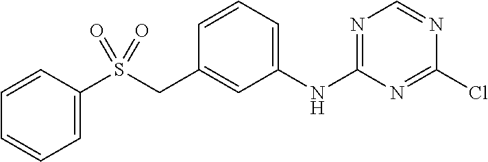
C1=CC=C(NC2=NC=NC(Cl)=N2)C=C1CS(=O)(=O)C1=CC=CC=C1
